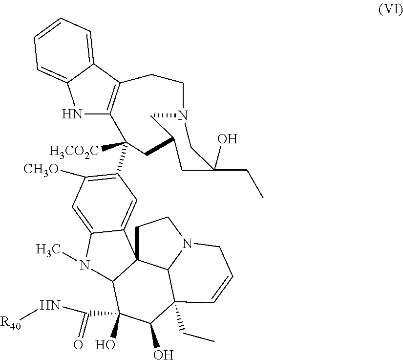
N1C2=C(C3=CC=CC=C13)CCN1CC(CC(O)(CC)C1)CC2([H3CO2C])C1=C([CH3O])C=C2C(=C1)C13CCN4C1C(CC)(C=CC4)C(O)C(O)(C(N[R40])=O)C3N2C
